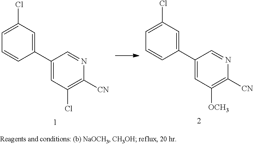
C1(Cl)=CC=CC(C2=CC(Cl)=C([CN])N=C2)=C1.C1(Cl)=CC=CC(C2=CC([OCH3])=C([CN])N=C2)=C1
